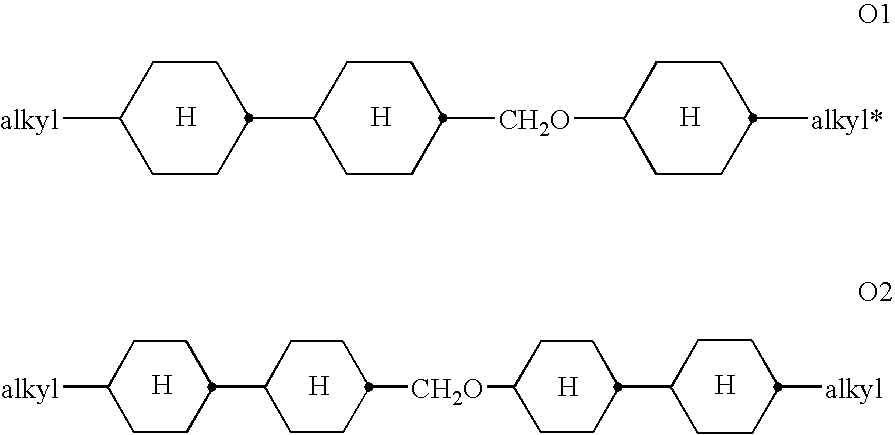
C1([alkyl])CCC(C2CCC([CH2O]C3CCC([alkyl*])CC3)CC2)CC1.[H].[H].[H].C1([alkyl])CCC(C2CCC([CH2O]C3CCC(C4CCC([alkyl])CC4)CC3)CC2)CC1.[H].[H].[H].[H]
